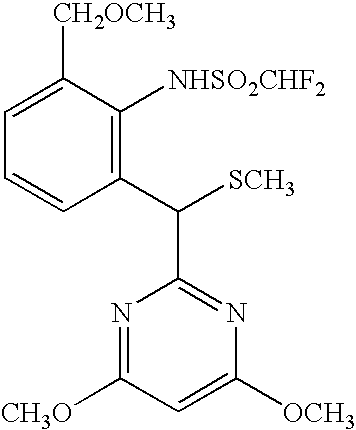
C1=C([CH2OCH3])C([NHSO2CHF2])=C(C([SCH3])C2=NC([OCH3])=CC([CH3O])=N2)C=C1
